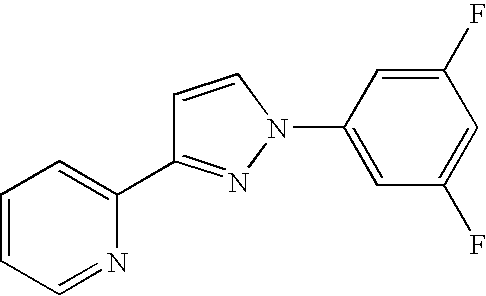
C1(C2=CC=CC=N2)=NN(C2=CC(F)=CC(F)=C2)C=C1
